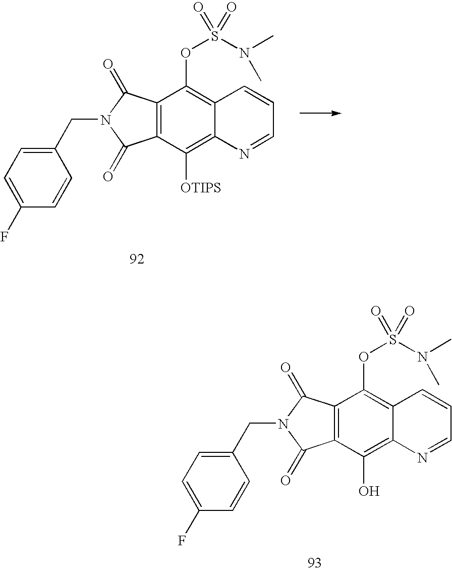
C12=C(C(O)=C3C(=C1OS(=O)(N(C)C)=O)C=CC=N3)C(=O)N(CC1=CC=C(F)C=C1)C2=O.C12=C(C([OTIPS])=C3C(=C1OS(=O)(N(C)C)=O)C=CC=N3)C(=O)N(CC1=CC=C(F)C=C1)C2=O
